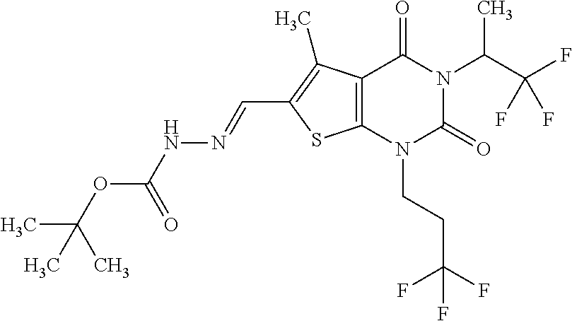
C12=C(N(CCC(F)(F)F)C(=O)N(C(C(F)(F)F)C)C1=O)SC(C=NNC(OC(C)(C)C)=O)=C2C
